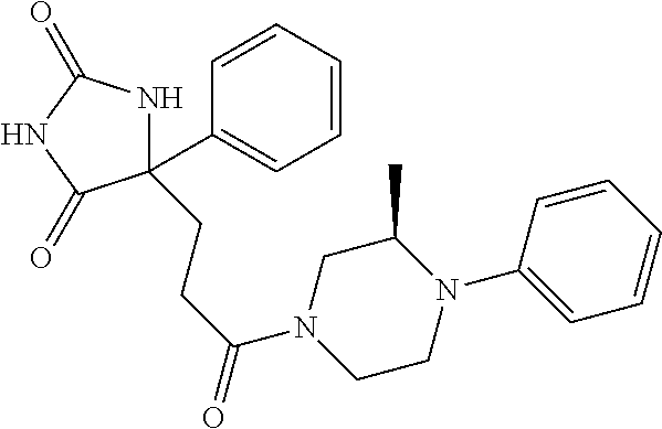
C1(C2=CC=CC=C2)(CCC(=O)N2CCN(C3=CC=CC=C3)C(C)C2)NC(=O)NC1=O
